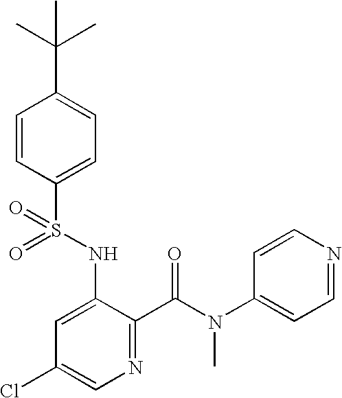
O=S(NC1=CC(Cl)=CN=C1C(N(C)C1=CC=NC=C1)=O)(=O)C1=CC=C(C(C)(C)C)C=C1
